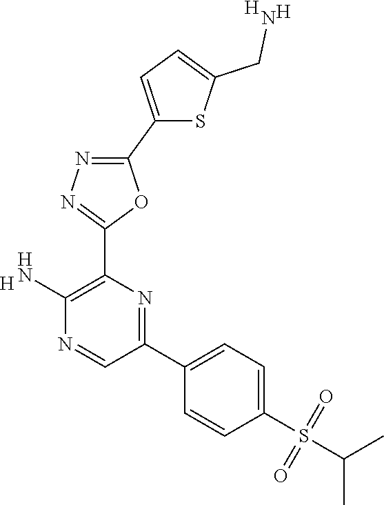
[H].C1(N)=C(C2=NN=C(C3=CC=C(CN)S3)O2)N=C(C2=CC=C(S(=O)(C(C)C)=O)C=C2)C=N1.[H].[H]
